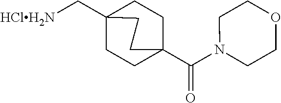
C1CC2(C[HClH2N])CCC1(C(N1CCOCC1)=O)CC2
